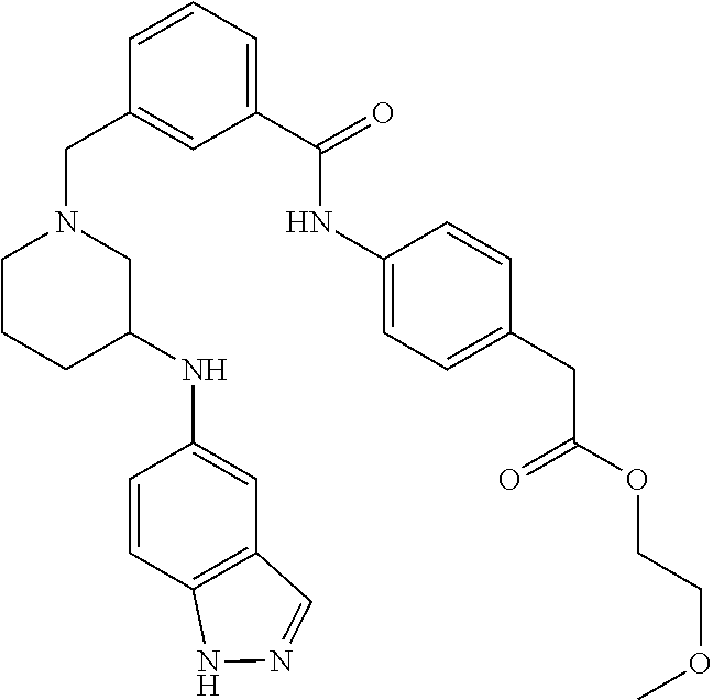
C1(NC2=CC3=C(C=C2)NN=C3)CN(CC2=CC(C(=O)NC3=CC=C(CC(OCCOC)=O)C=C3)=CC=C2)CCC1
